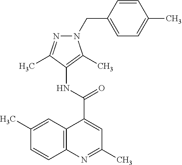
C12=C(N=C(C)C=C1C(=O)NC1=C(C)N(CC3=CC=C(C)C=C3)N=C1C)C=CC(C)=C2
